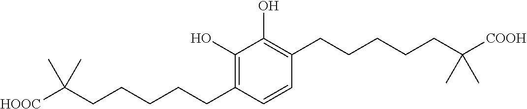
C1(O)=C(CCCCCC([HOOC])(C)C)C=CC(CCCCCC([COOH])(C)C)=C1O
